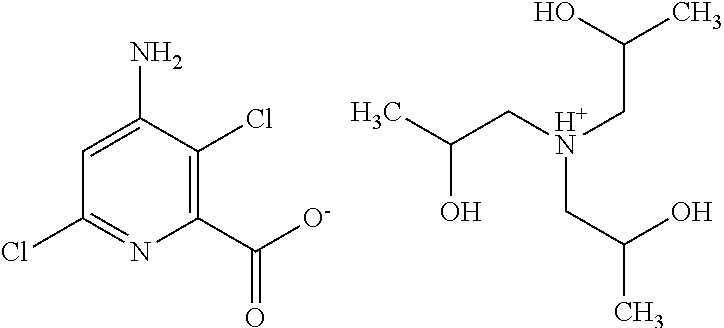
ClC1=NC(C(=O)[O-])=C(Cl)C(N)=C1.[H+N](CC(O)C)(CC(O)C)CC(O)C
